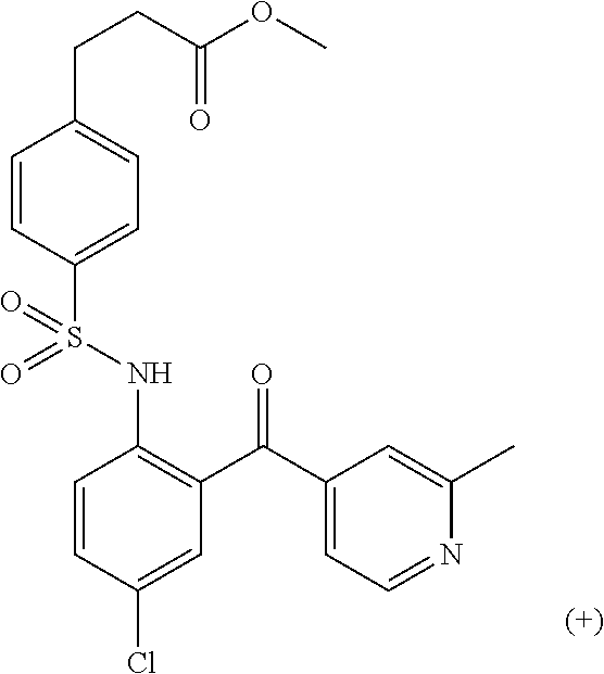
C1=CC(S(NC2=C(C(C3=CC=NC(C)=C3)=O)C=C(Cl)C=C2)(=O)=O)=CC=C1CCC(=O)OC
